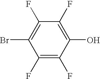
C1(F)=C(F)C(O)=C(F)C(F)=C1Br
